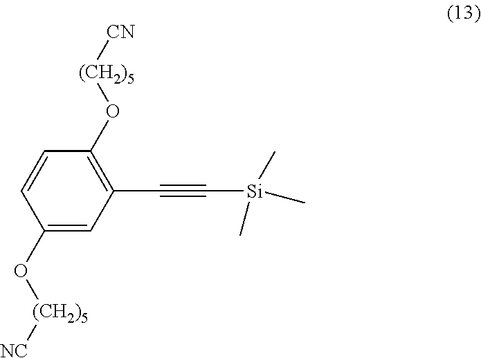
C1(O[(CH2)5][NC])=CC(C#C[Si](C)(C)C)=C(O[(CH2)5][CN])C=C1
